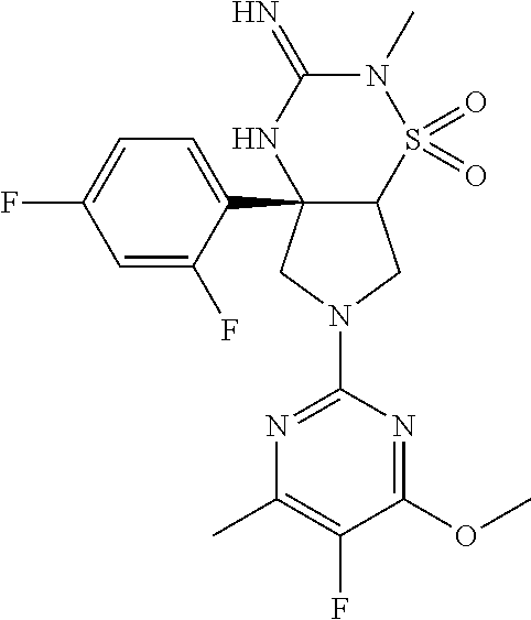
C12(C3=CC=C(F)C=C3F)C(S(=O)(=O)N(C)C(=N)N1)CN(C1=NC(C)=C(F)C(OC)=N1)C2
